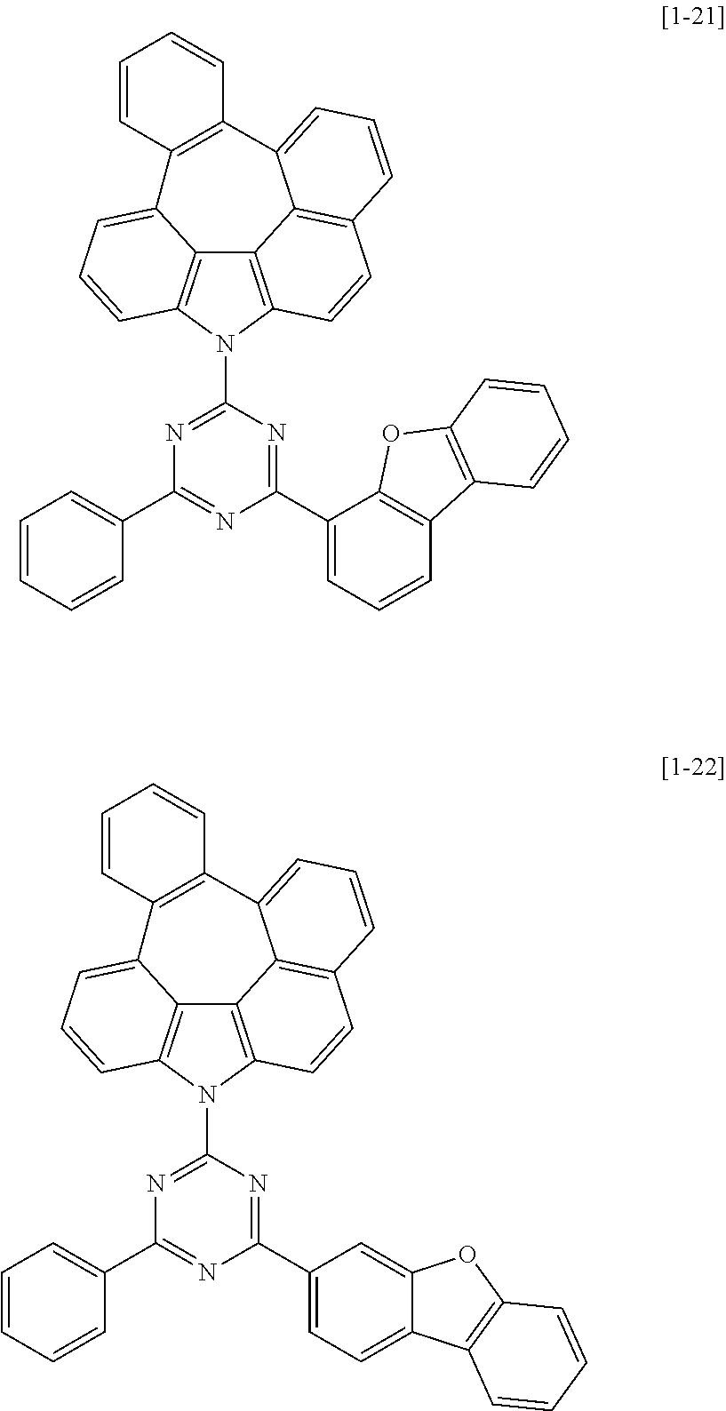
C12=C3N(C4=NC(C5=CC=CC=C5)=NC(C5=CC=CC6=C5OC5=C6C=CC=C5)=N4)C4=C1C(=CC=C4)C1=C(C4=CC=CC(=C24)C=C3)C=CC=C1.C12=C3N(C4=NC(C5=CC=CC=C5)=NC(C5=CC=C6C(=C5)OC5=C6C=CC=C5)=N4)C4=C1C(=CC=C4)C1=C(C4=CC=CC(=C24)C=C3)C=CC=C1
